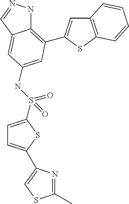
N(C1=CC(C2=CC3=C(S2)C=CC=C3)=C2NN=CC2=C1)S(=O)(=O)C1=CC=C(C2=CSC(C)=N2)S1
